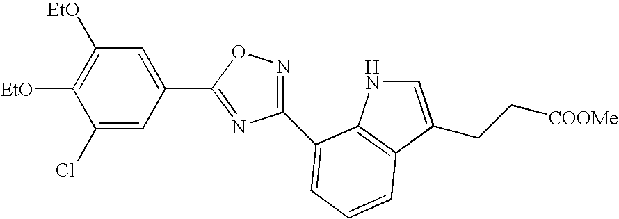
C1([EtO])=C([EtO])C=C(C2=NC(C3=CC=CC4=C3NC=C4CC[COOMe])=NO2)C=C1Cl
